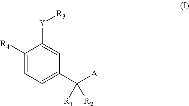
C1([R4])=CC=C(C([A])([R1])[R2])C=C1[Y][R3]
